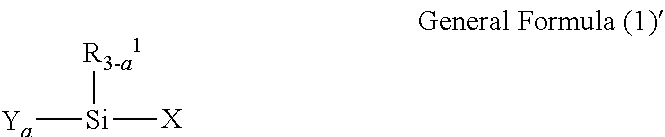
[Ya][Si]([X])[R3-a1]
